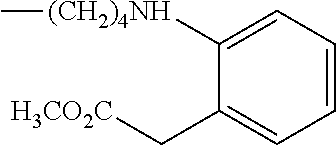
C1([(CH2)4NH]C)=CC=CC=C1C[H3CO2C]
